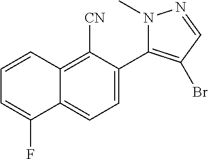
C12=C([CN])C(C3=C(Br)C=NN3C)=CC=C1C(F)=CC=C2
